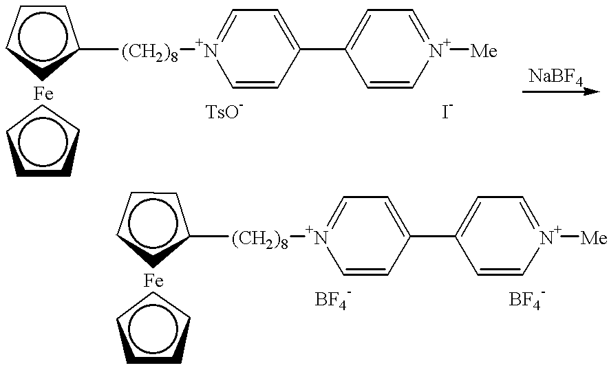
c1cccc1[(CH2)8][N+]1=CC=C(C2=CC=[N+]([Me])C=C2)C=C1.c1cccc1.c1cccc1[(CH2)8][N+]1=CC=C(C2=CC=[N+]([Me])C=C2)C=C1.c1cccc1
